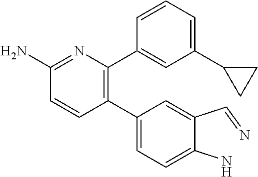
C1(C2=CC=C(N)C(C=N)=C2)=C(C2=CC(C3CC3)=CC=C2)N=C(N)C=C1
